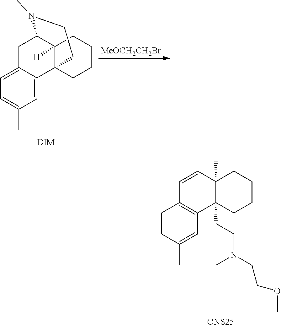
C1=CC(C)=CC2=C1C=CC1(C)C2(CCN(CCOC)C)CCCC1.[CNS25].C1=C2C(=CC(C)=C1)C13C([H])(C(C2)N(C)CC1)CCCC3.[MeOCH2CH2Br]
